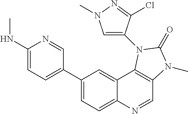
C1(NC)=CC=C(C2=CC=C3C(=C2)C2=C(C=N3)N(C)C(=O)N2C2=CN(C)N=C2Cl)C=N1
